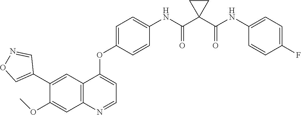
C12=C(N=CC=C1OC1=CC=C(NC(C3(C(NC4=CC=C(F)C=C4)=O)CC3)=O)C=C1)C=C(OC)C(C1=CON=C1)=C2
